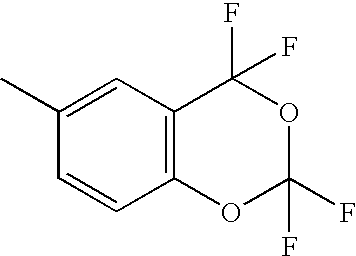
C1(C)=CC2=C(C=C1)OC(F)(F)OC2(F)F
